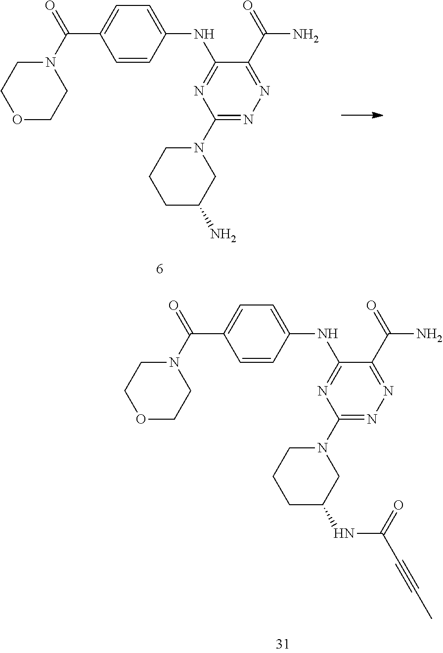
O1CCN(C(=O)C2=CC=C(NC3=NC(N4CCCC(N)C4)=NN=C3C(=O)N)C=C2)CC1.O1CCN(C(=O)C2=CC=C(NC3=NC(N4CCCC(NC(C#CC)=O)C4)=NN=C3C(=O)N)C=C2)CC1
